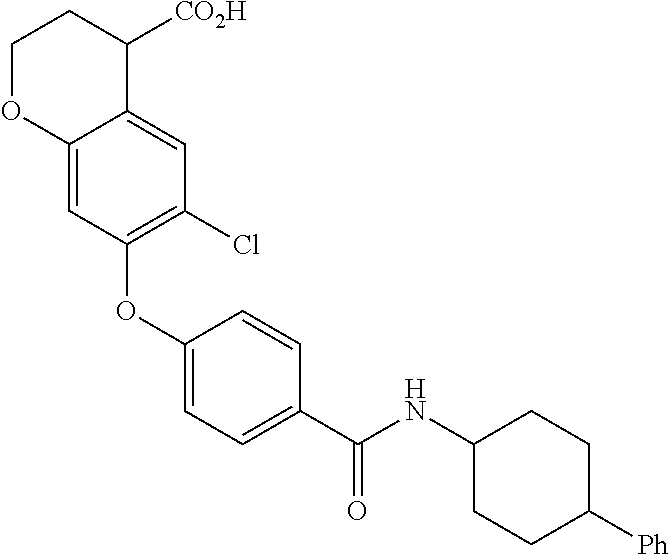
C12=CC(OC3=CC=C(C(NC4CCC([Ph])CC4)=O)C=C3)=C(Cl)C=C1C([CO2H])CCO2
